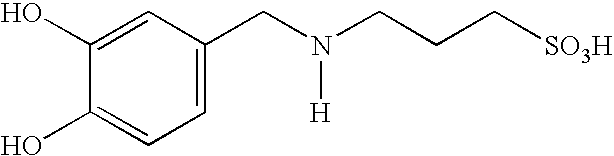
C1(O)=CC(CN(CCC[SO3H])[H])=CC=C1O
